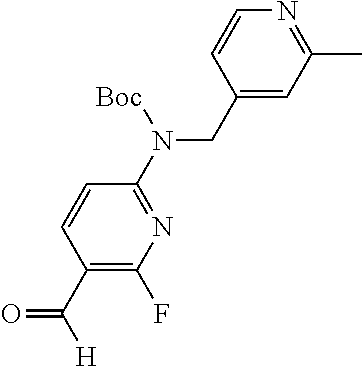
C1(CN(C2=NC(F)=C(C([H])=O)C=C2)[Boc])=CC(C)=NC=C1
